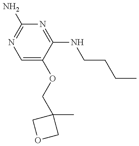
C(OC1=CN=C(N)N=C1NCCCC)C1(C)COC1
